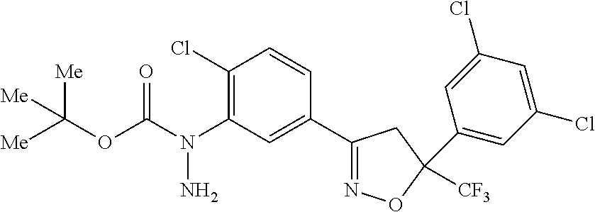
C(N(C1=C(Cl)C=CC(C2=NOC([CF3])(C3=CC(Cl)=CC(Cl)=C3)C2)=C1)N)(OC([Me])([Me])[Me])=O
